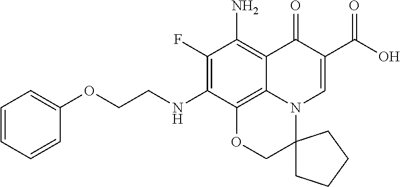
C1(F)=C(NCCOC2=CC=CC=C2)C2=C3C(=C1N)C(=O)C(C(=O)O)=CN3C1(CO2)CCCC1
